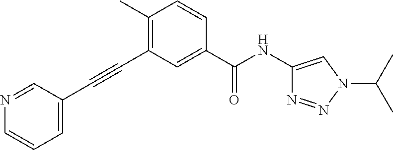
C1(C)=C(C#CC2=CC=CN=C2)C=C(C(NC2=CN(C(C)C)N=N2)=O)C=C1
